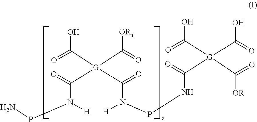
NPN([H])C(=O)[G](C(=O)O)(C(N(PNC(=O)[G](C(=O)O)(C(=O)[OR])C(=O)O)[H])=O)C(=O)[ORx]
